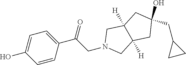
N1(CC(=O)C2=CC=C(O)C=C2)CC2([H])C([H])(C1)CC(CC1CC1)(O)C2
